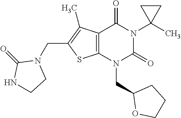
C12=C(N(CC3OCCC3)C(=O)N(C3(C)CC3)C1=O)SC(CN1C(=O)NCC1)=C2C
